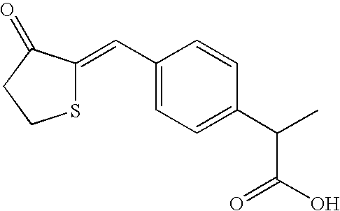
S1C(=CC2=CC=C(C(C)C(O)=O)C=C2)C(=O)CC1
